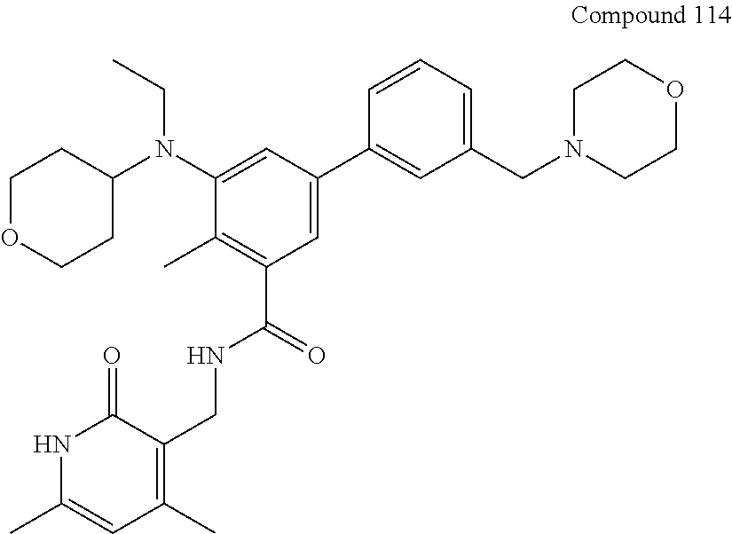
C1OCCC(N(C2=CC(C3=CC(CN4CCOCC4)=CC=C3)=CC(C(=O)NCC3=C(C)C=C(C)NC3=O)=C2C)CC)C1
